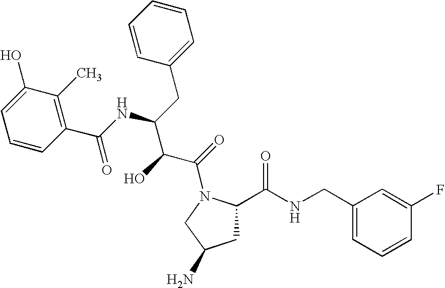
C1C(C(NCC2=CC=CC(F)=C2)=O)N(C(=O)C(C(NC(C2=C(C)C(O)=CC=C2)=O)CC2=CC=CC=C2)O)CC1N
